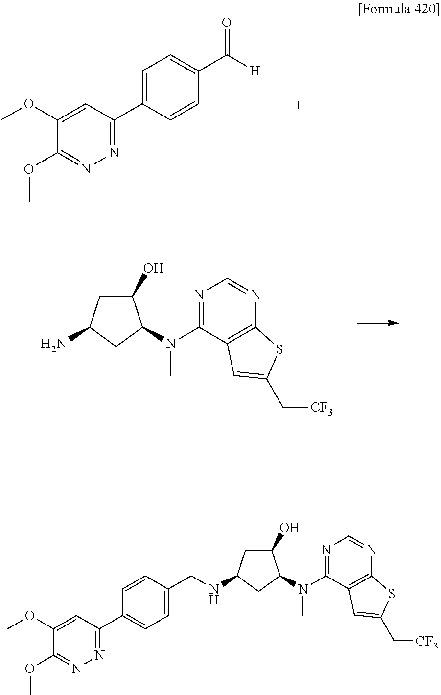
C1=C(C2=NN=C(OC)C(OC)=C2)C=CC(C([H])=O)=C1.C1(O)CC(N)CC1N(C)C1=NC=NC2=C1C=C(C[CF3])S2.C1(O)CC(NCC2=CC=C(C3=NN=C(OC)C(OC)=C3)C=C2)CC1N(C)C1=NC=NC2=C1C=C(C[CF3])S2
